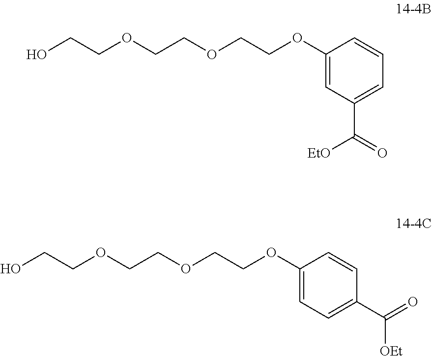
C(OCCOCCO)COC1=CC(C(=O)[EtO])=CC=C1.C(OCCOCCO)COC1=CC=C(C([OEt])=O)C=C1
